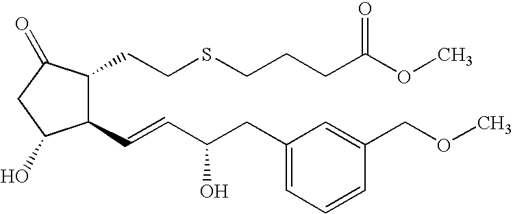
C1(C=CC(CC2=CC=CC(COC)=C2)O)C(CCSCCCC(OC)=O)C(=O)CC1O
